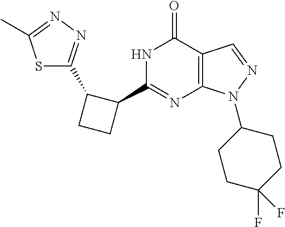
N1C(C2C(C3=NN=C(C)S3)CC2)=NC2=C(C1=O)C=NN2C1CCC(F)(F)CC1
